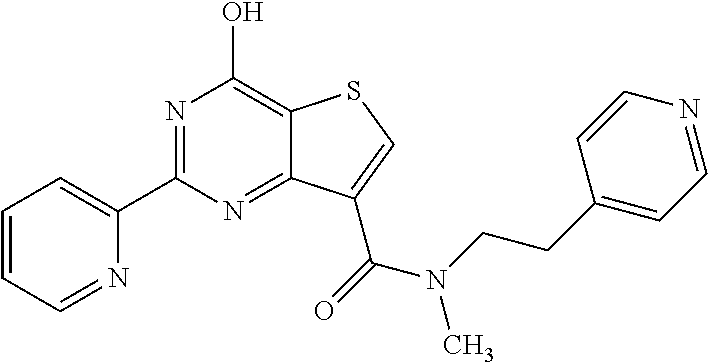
N1=C(C2=CC=CC=N2)N=C2C(=C1O)SC=C2C(=O)N(C)CCC1=CC=NC=C1
